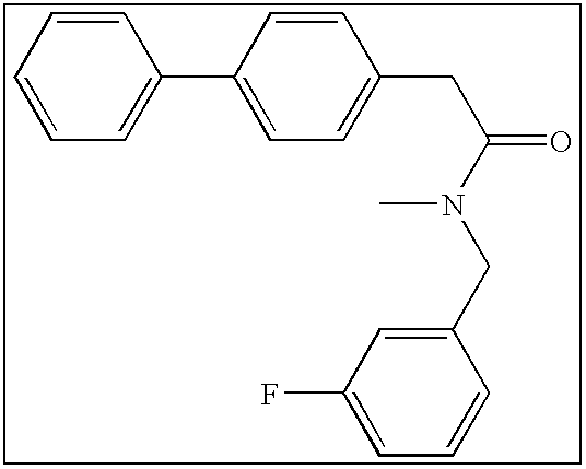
C1=CC=C(C2=CC=C(CC(N(CC3=CC(F)=CC=C3)C)=O)C=C2)C=C1
